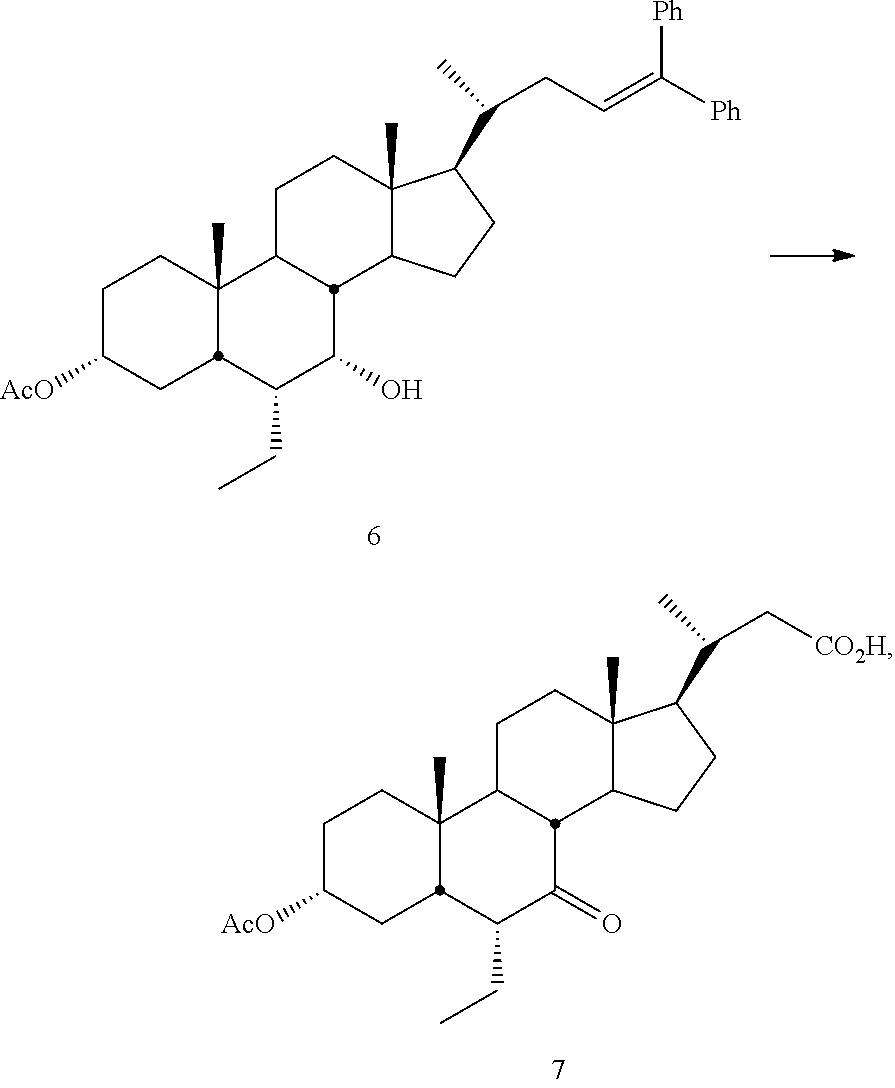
C1C([AcO])CC2C(C)(C1)C1CCC3(C)C(CCC3C(CC=C([Ph])[Ph])C)C1C(O)C2CC.C1C([AcO])CC2C(C)(C1)C1CCC3(C)C(CCC3C(C[CO2H])C)C1C(=O)C2CC
